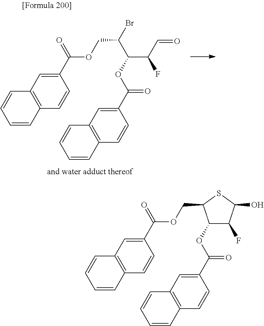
C1(C(=O)OCC(Br)C(C(F)C=O)OC(C2=CC3=C(C=C2)C=CC=C3)=O)=CC2=C(C=C1)C=CC=C2.C1(C(=O)OCC2C(OC(C3=CC4=C(C=C3)C=CC=C4)=O)C(F)C(O)S2)=CC2=C(C=C1)C=CC=C2
